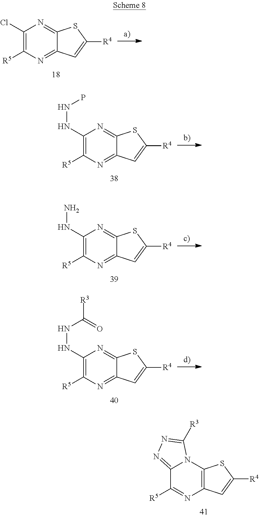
C1(Cl)=C([R5])N=C2C(=N1)SC([R4])=C2.C1(NNP)=C([R5])N=C2C(=N1)SC([R4])=C2.C1(NN)=C([R5])N=C2C(=N1)SC([R4])=C2.C1(NNC([R3])=O)=C([R5])N=C2C(=N1)SC([R4])=C2.C12=NN=C([R3])N1C1=C(N=C2[R5])C=C([R4])S1
